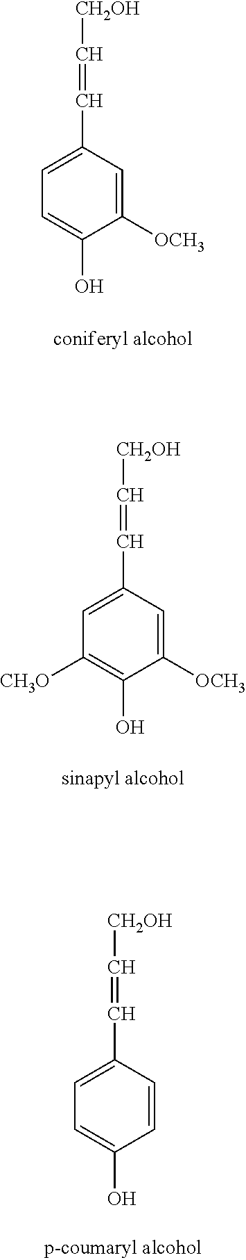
C1=C(C=C[CH2OH])C=C([OCH3])C(O)=C1.C1=C(C=C[CH2OH])C=C([OCH3])C(O)=C1[CH3O].C1=C(C=C[CH2OH])C=CC(O)=C1
